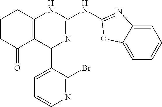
C1CC(=O)C2=C(C1)NC(NC1=NC3=CC=CC=C3O1)=NC2C1=CC=CN=C1Br
